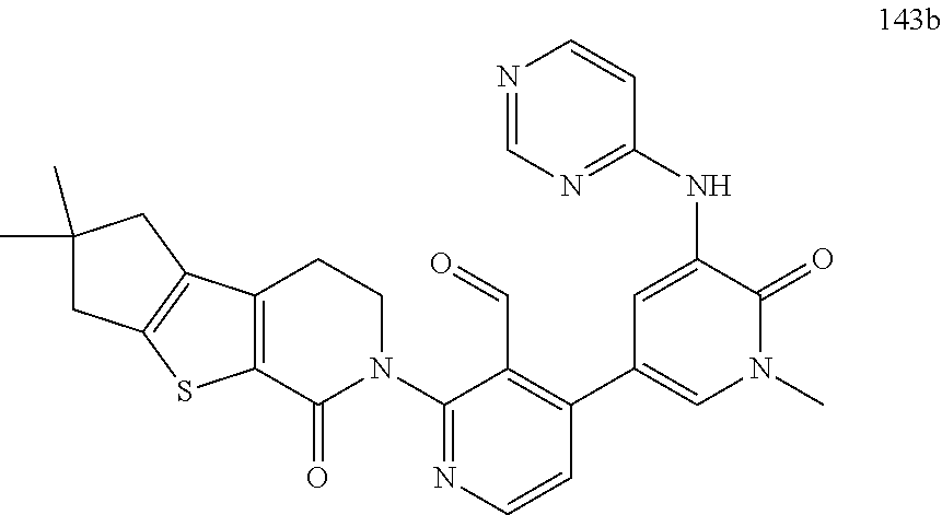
N1=CN=C(NC2=CC(C3=C(C=O)C(N4CCC5=C(C4=O)SC4=C5CC(C)(C)C4)=NC=C3)=CN(C)C2=O)C=C1
